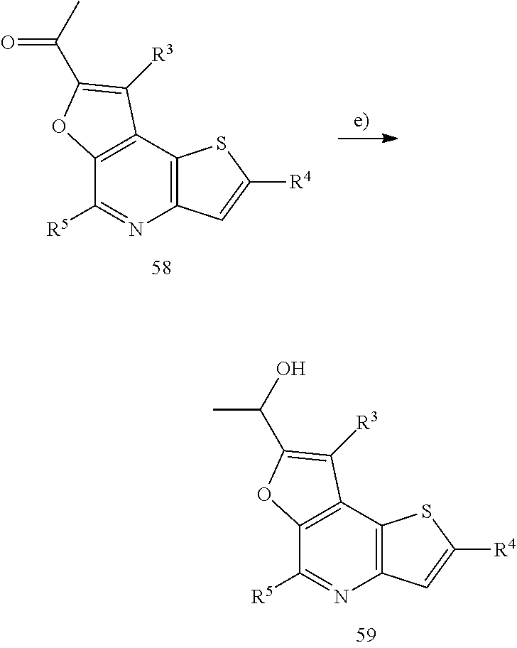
C12=C(C3=C(N=C1[R5])C=C([R4])S3)C([R3])=C(C(C)O)O2.C12=C(C3=C(N=C1[R5])C=C([R4])S3)C([R3])=C(C(=O)C)O2
